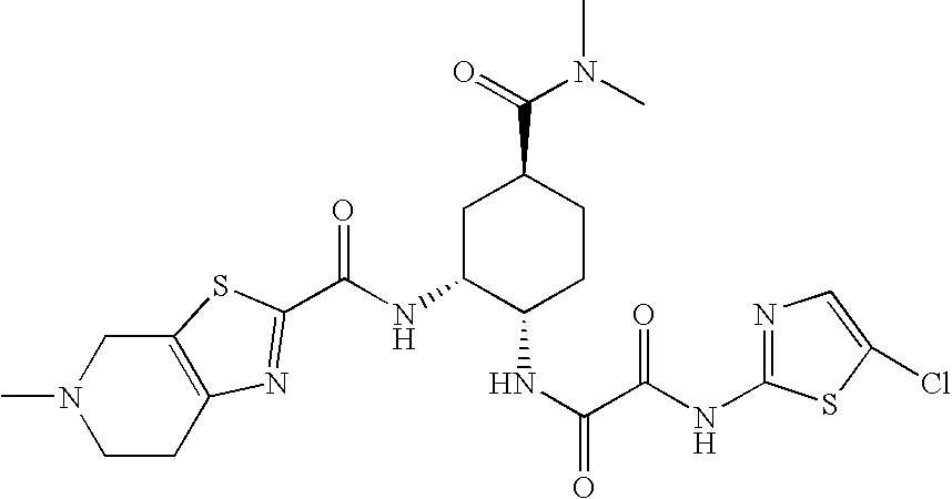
CN1CCC2=C(C1)SC(C(NC1C(NC(=O)C(NC3=NC=C(Cl)S3)=O)CCC(C(=O)N(C)C)C1)=O)=N2
